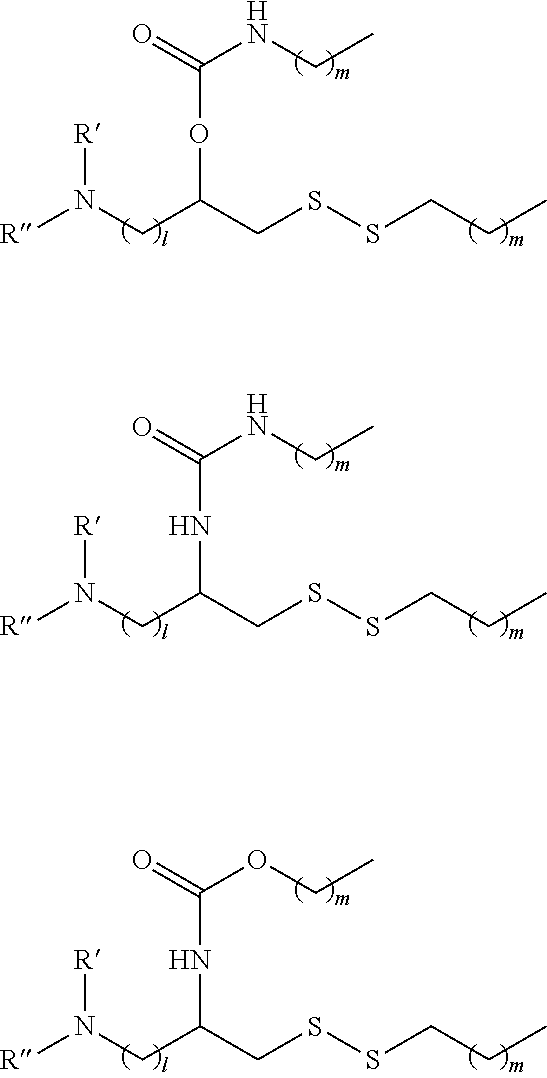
[R]N(CC(OC(NCC)=O)CSSCCC)[R].[R]N(CC(NC(NCC)=O)CSSCCC)[R].[R]N(CC(NC(OCC)=O)CSSCCC)[R]
